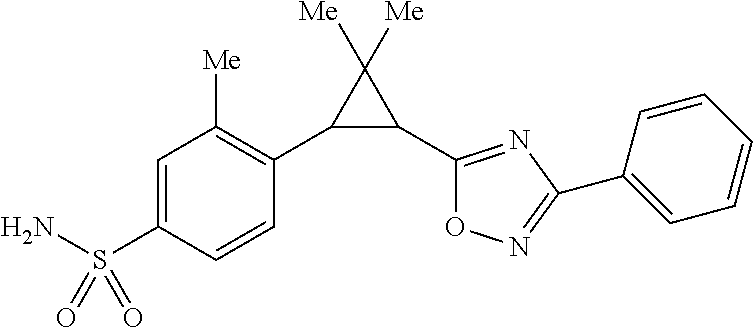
C1=C(S(N)(=O)=O)C=CC(C2C(C3=NC(C4=CC=CC=C4)=NO3)C2([Me])[Me])=C1[Me]
